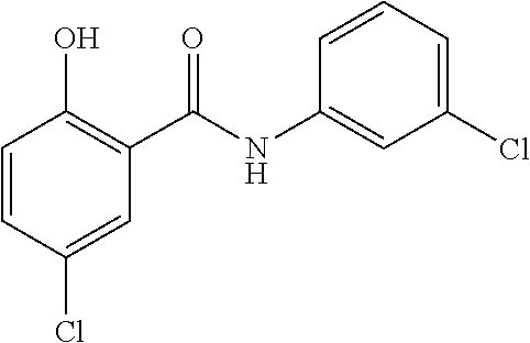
C1(NC(C2=C(O)C=CC(Cl)=C2)=O)=CC(Cl)=CC=C1
